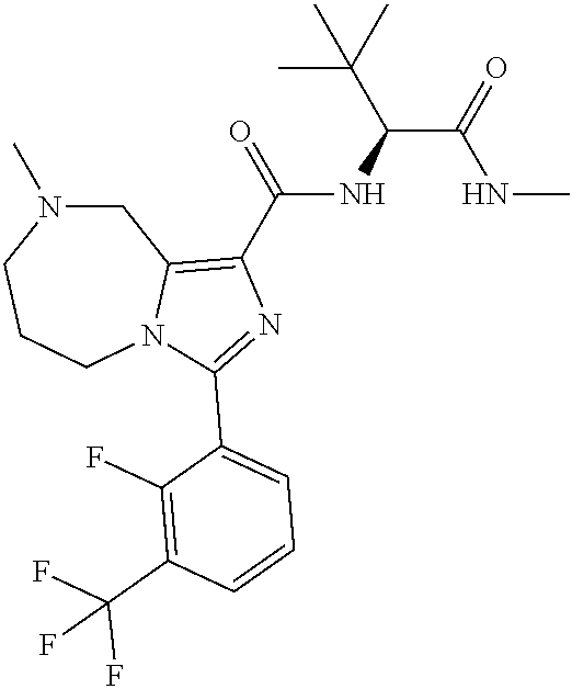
C1N(C)CCCN2C1=C(C(=O)NC(C(=O)NC)C(C)(C)C)N=C2C1=CC=CC(C(F)(F)F)=C1F
